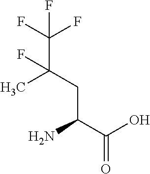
C(C(C)(F)CC(C(=O)O)N)(F)(F)F
